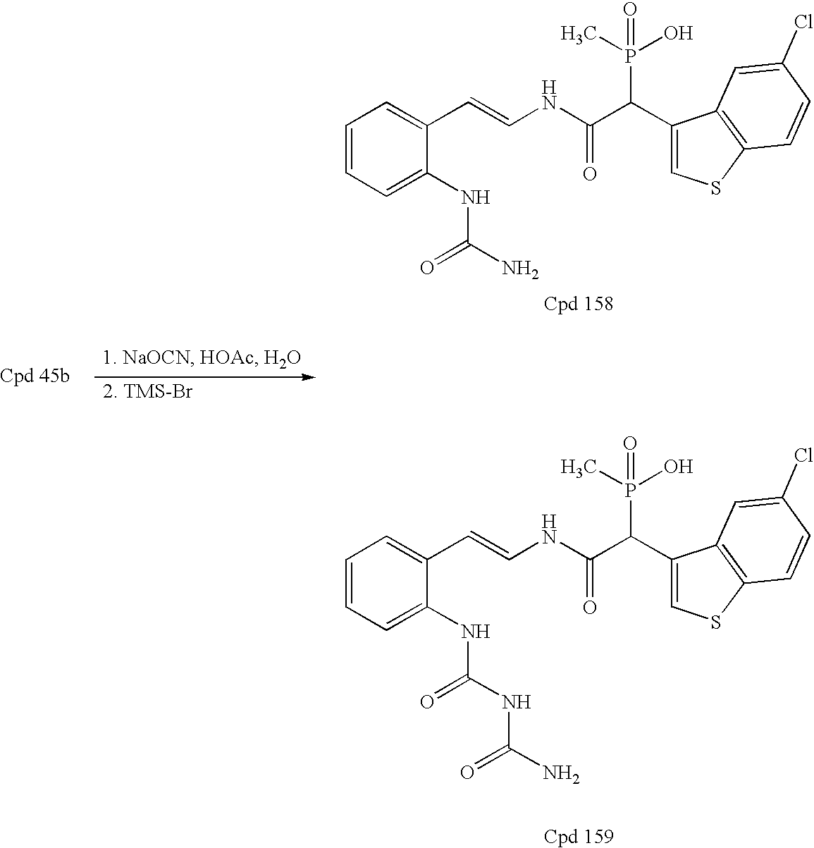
C1=CC=C(NC(N)=O)C(C=CNC(C(C2=CSC3=C2C=C(Cl)C=C3)P(C)(O)=O)=O)=C1.C1=CC=C(NC(NC(N)=O)=O)C(C=CNC(C(C2=CSC3=C2C=C(Cl)C=C3)P(C)(O)=O)=O)=C1
